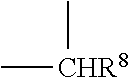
C[CHR8]C
